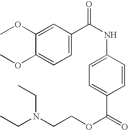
COC1=CC(C(NC2=CC=C(C(=O)OCCN(CC)CC)C=C2)=O)=CC=C1OC
